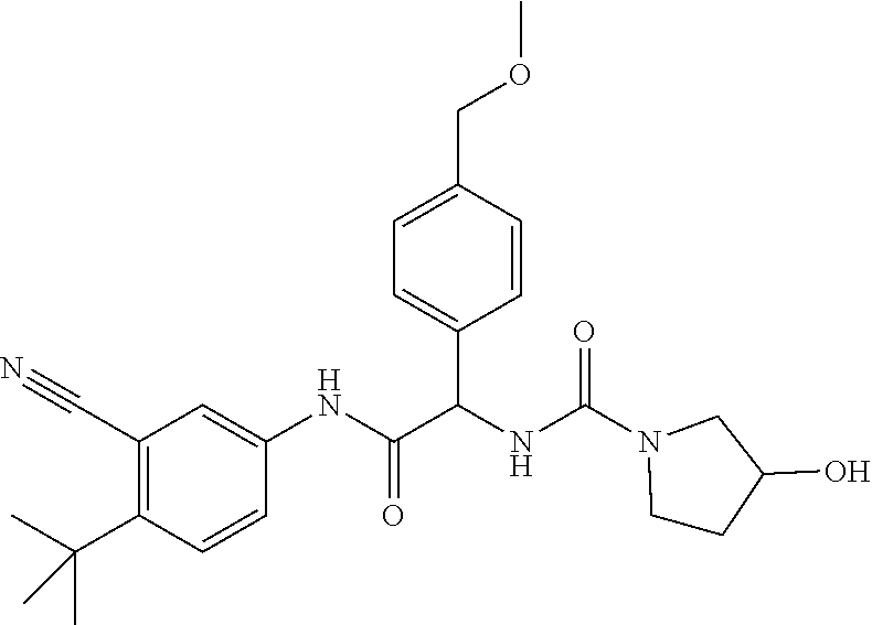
C1(C#N)=C(C(C)(C)C)C=CC(NC(=O)C(NC(N2CCC(O)C2)=O)C2=CC=C(COC)C=C2)=C1
